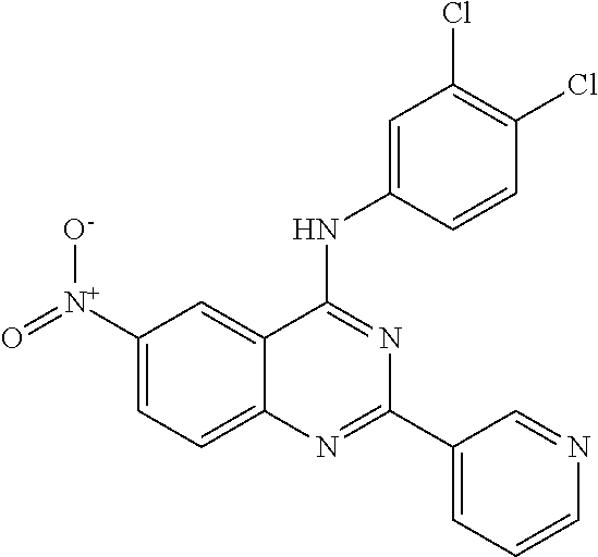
C1([N+](=O)[O-])=CC=C2C(=C1)C(NC1=CC(Cl)=C(Cl)C=C1)=NC(C1=CC=CN=C1)=N2
